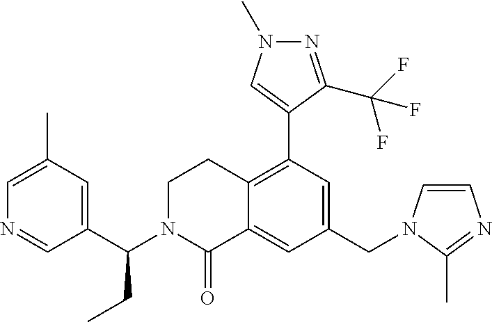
C1(CN2C=CN=C2C)=CC(C2=CN(C)N=C2C(F)(F)F)=C2C(=C1)C(=O)N(C(C1=CC(C)=CN=C1)CC)CC2
